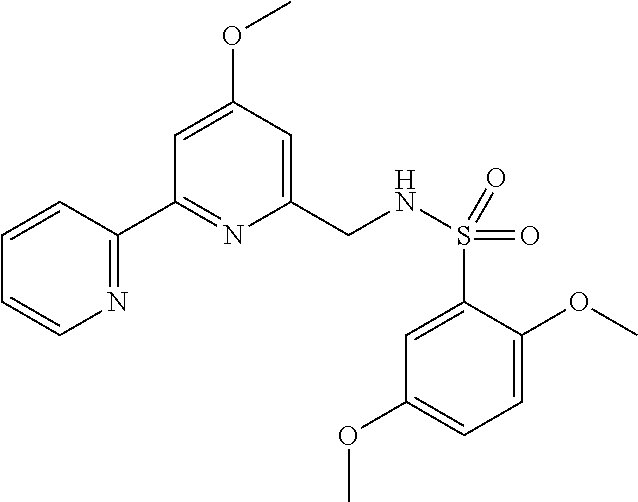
N1=C(C2=NC(CNS(C3=CC(OC)=CC=C3OC)(=O)=O)=CC(OC)=C2)C=CC=C1
